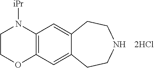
C1COC2=C(N1[iPr])C=C1C(=C2)CCNCC1
